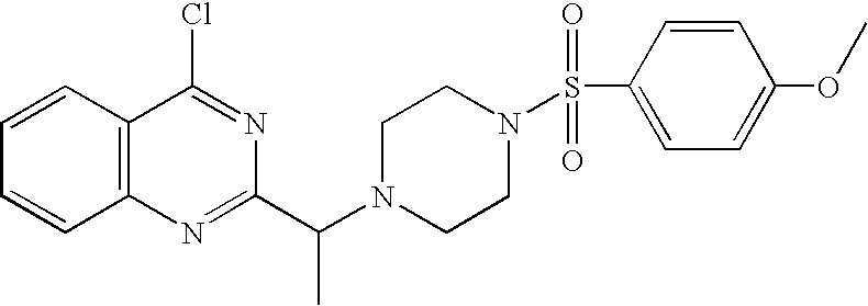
C1=CC2=C(C=C1)N=C(C(N1CCN(S(C3=CC=C(OC)C=C3)(=O)=O)CC1)C)N=C2Cl
